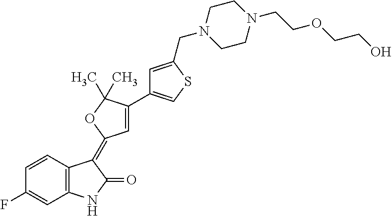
C1=CC2=C(C=C1F)NC(=O)C2=C1C=C(C2=CSC(CN3CCN(CCOCCO)CC3)=C2)C(C)(C)O1
